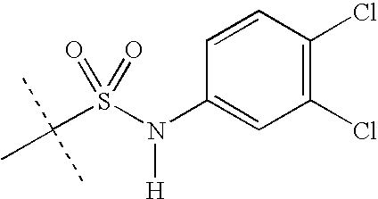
C(S(N(C1=CC(Cl)=C(Cl)C=C1)[H])(=O)=O)(C)(C)C
